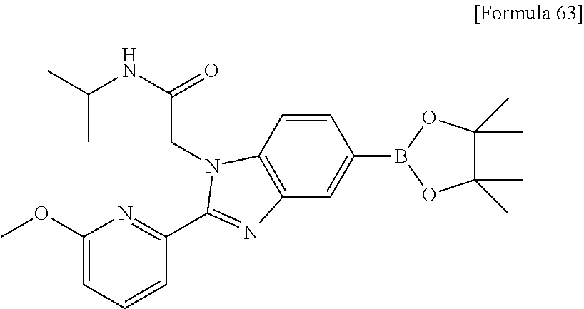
C1(OC)=CC=CC(C2=NC3=C(C=CC(B4OC(C)(C)C(C)(C)O4)=C3)N2CC(NC(C)C)=O)=N1
